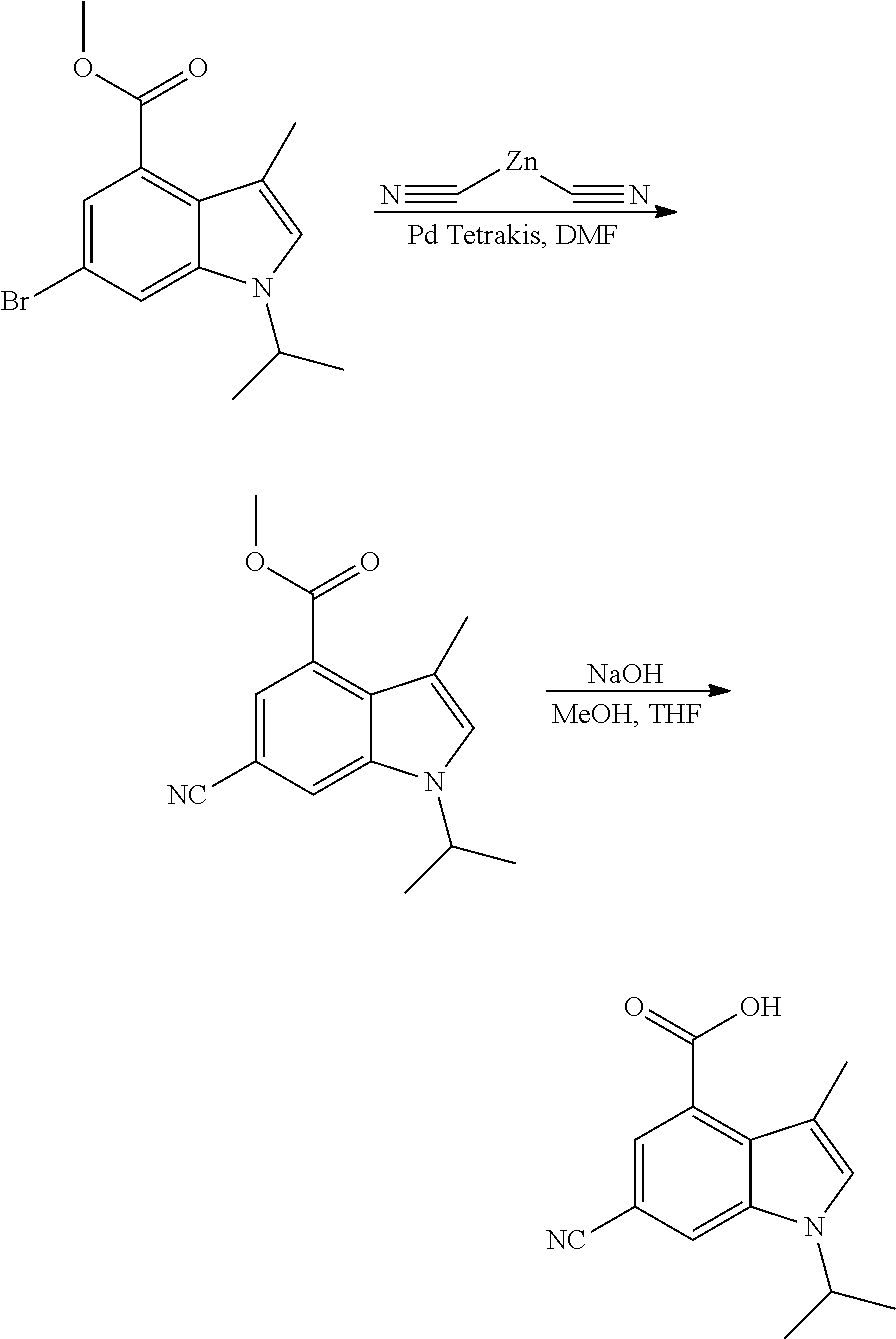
C1=C([NC])C=C2C(=C1C(=O)O)C(C)=CN2C(C)C.C1=C(Br)C=C2C(=C1C(OC)=O)C(C)=CN2C(C)C.N#C[Zn]C#N.C1=C([NC])C=C2C(=C1C(OC)=O)C(C)=CN2C(C)C.[NaOH]
